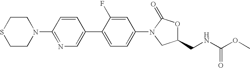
N1(C2=NC=C(C3=CC=C(N4C(=O)OC(CNC(OC)=O)C4)C=C3F)C=C2)CCSCC1
